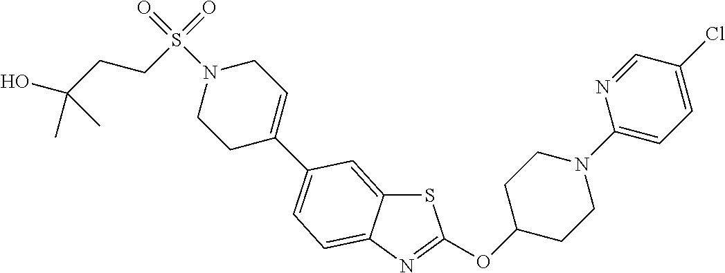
S1C2=CC(C3=CCN(S(=O)(CCC(O)(C)C)=O)CC3)=CC=C2N=C1OC1CCN(C2=CC=C(Cl)C=N2)CC1
